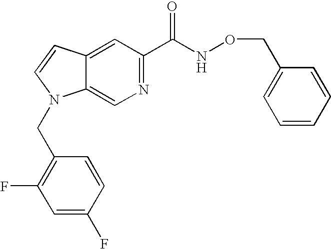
C12=CN=C(C(NOCC3=CC=CC=C3)=O)C=C1C=CN2CC1=C(F)C=C(F)C=C1
